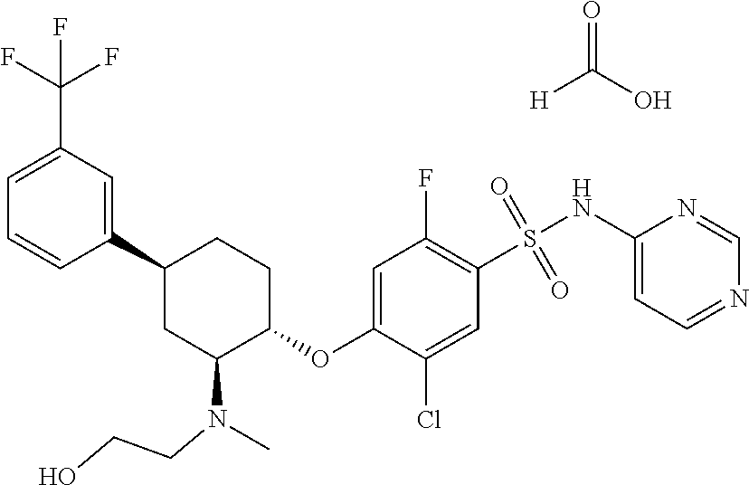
C1(C2CC(N(C)CCO)C(OC3=CC(F)=C(S(NC4=CC=NC=N4)(=O)=O)C=C3Cl)CC2)=CC(C(F)(F)F)=CC=C1.O=C(O)[H]
